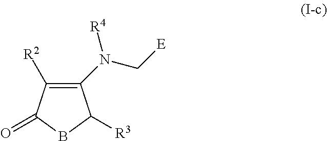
C1(N(C[E])[R4])=C([R2])C(=O)BC1[R3]
